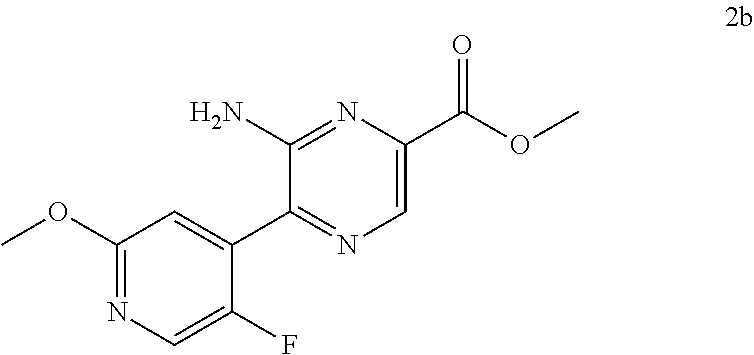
C1(OC)=NC=C(F)C(C2=NC=C(C(OC)=O)N=C2N)=C1
